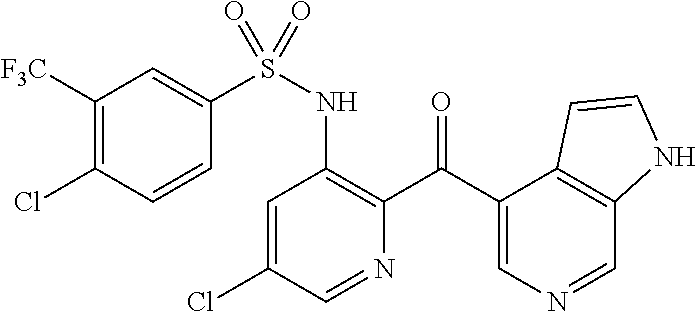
S(NC1=C(C(C2=CN=CC3=C2C=CN3)=O)N=CC(Cl)=C1)(C1=CC([F3C])=C(Cl)C=C1)(=O)=O
